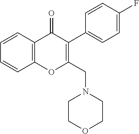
C1=CC2=C(C=C1)C(=O)C(C1=CC=C(F)C=C1)=C(CN1CCOCC1)O2
